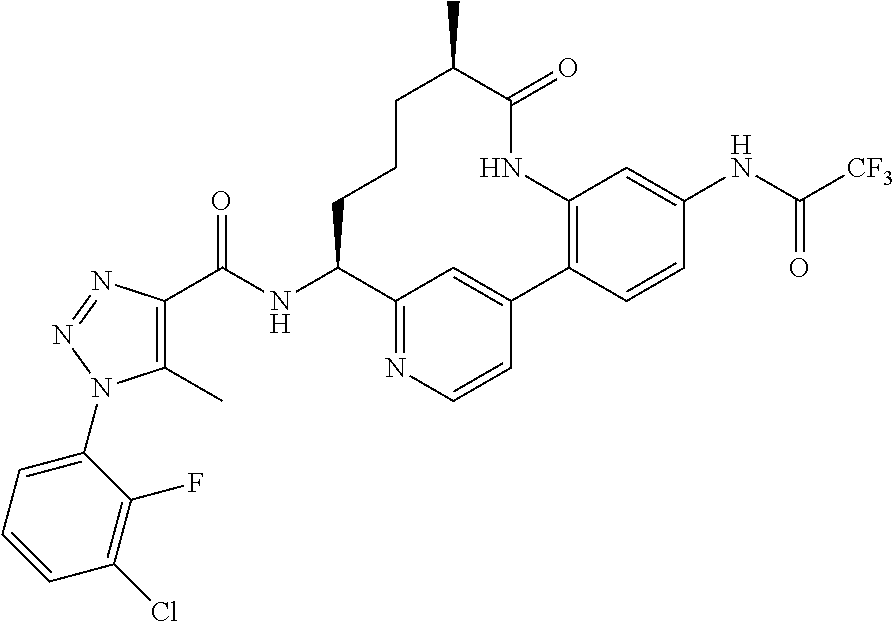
C1(C)=C(C(NC2C3=NC=CC(=C3)C3=C(NC(=O)C(C)CCC2)C=C(NC(=O)[CF3])C=C3)=O)N=NN1C1=CC=CC(Cl)=C1F
